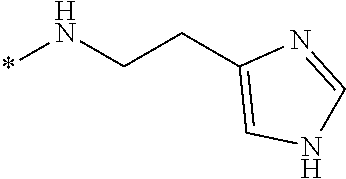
C(C1=CNC=N1)CN*
